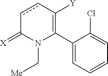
C1(C2=C([Y])ccC(=[X])N2C[Me])=CC=CC=C1Cl
